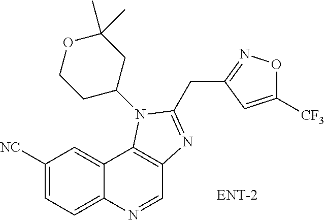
C1([NC])=CC=C2C(=C1)C1=C(C=N2)N=C(CC2=NOC([CF3])=C2)N1C1CC(C)(C)OCC1
